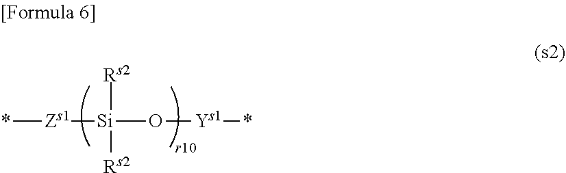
[Zs1]([Si]([Rs2])([Rs2])O[Ys1]*)*
